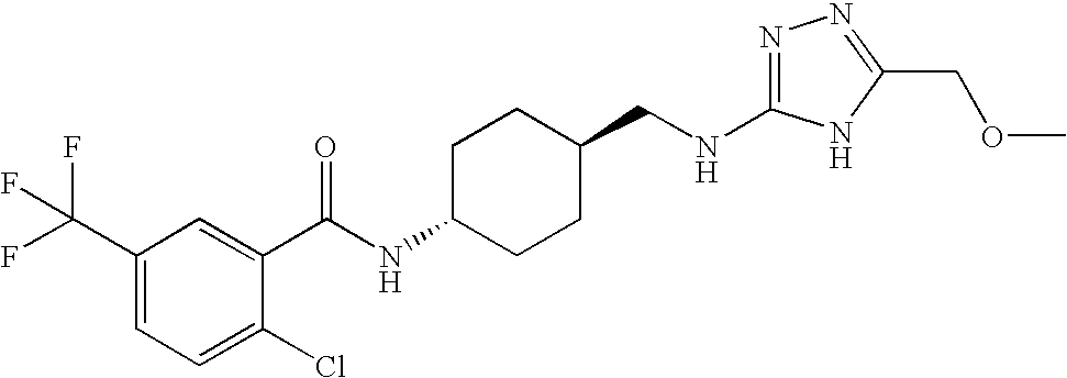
N1=C(NCC2CCC(NC(=O)C3=CC(C(F)(F)F)=CC=C3Cl)CC2)NC(COC)=N1
